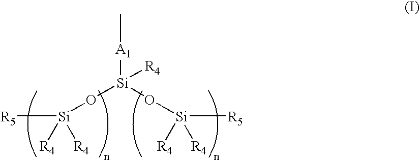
[R5][Si]([R4])([R4])O[Si](O[Si]([R4])([R4])[R5])([A1]C)[R4]
